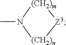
[(CH2)m]1N(C)[(CH2)n][Z3]1
